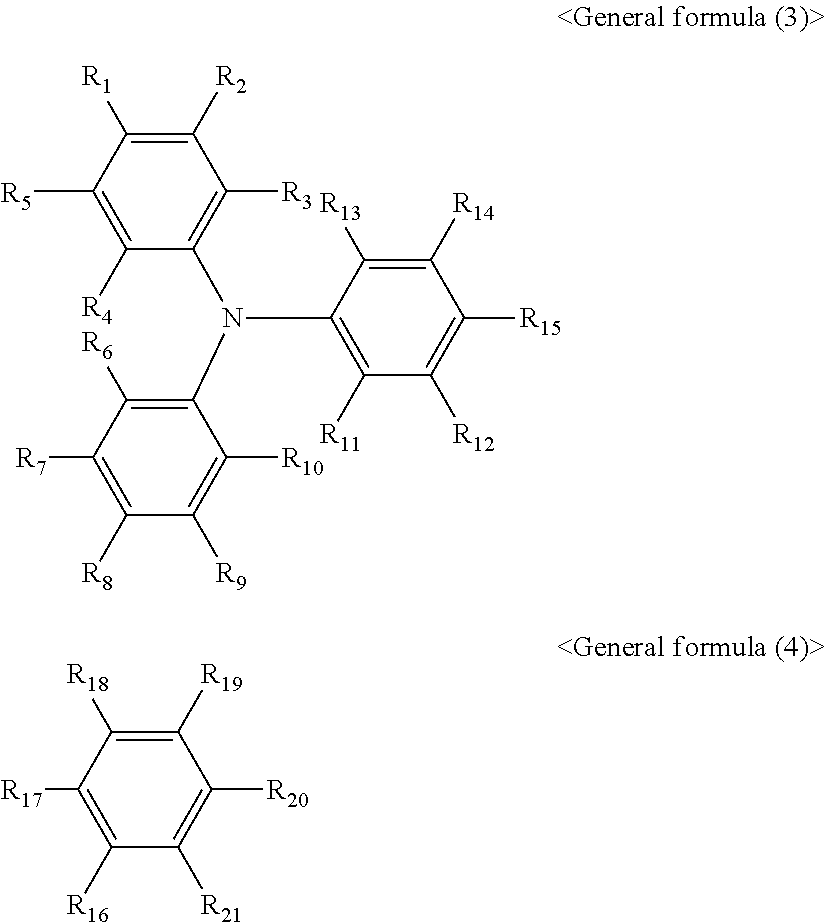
C1([R2])=C([R1])C([R5])=C([R4])C(N(C2=C([R11])C([R12])=C([R15])C([R14])=C2[R13])C2=C([R6])C([R7])=C([R8])C([R9])=C2[R10])=C1[R3].C1([R19])=C([R18])C([R17])=C([R16])C([R21])=C1[R20]
